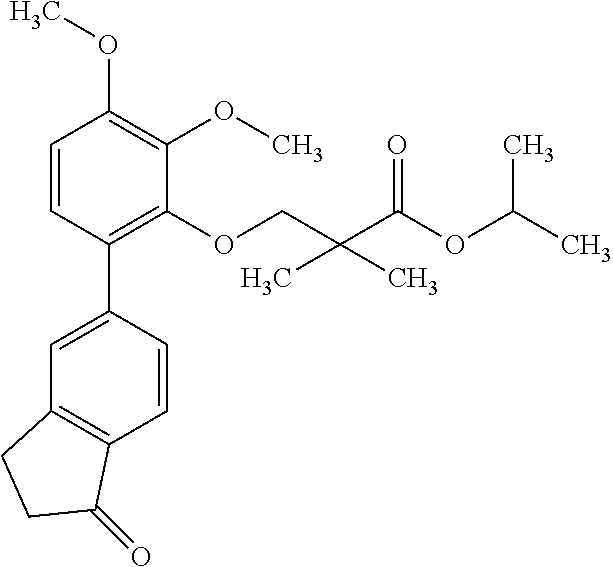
C1=CC(C2=CC3=C(C=C2)C(=O)CC3)=C(OCC(C(OC(C)C)=O)(C)C)C(OC)=C1OC
